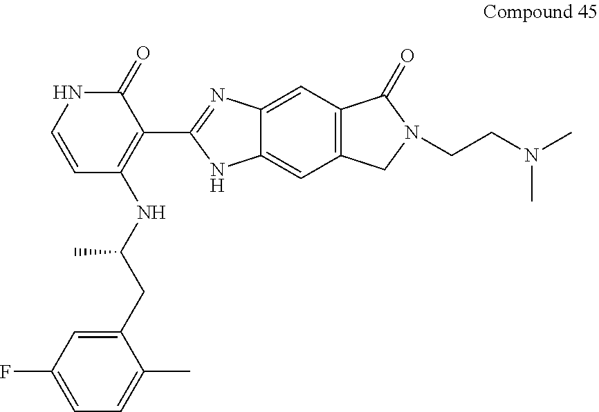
C1=CC(NC(CC2=CC(F)=CC=C2C)C)=C(C2=NC3=CC4=C(C=C3N2)CN(CCN(C)C)C4=O)C(=O)N1
